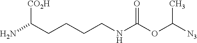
C(N)(CCCCNC(OC([N3])C)=O)[CO2H]
